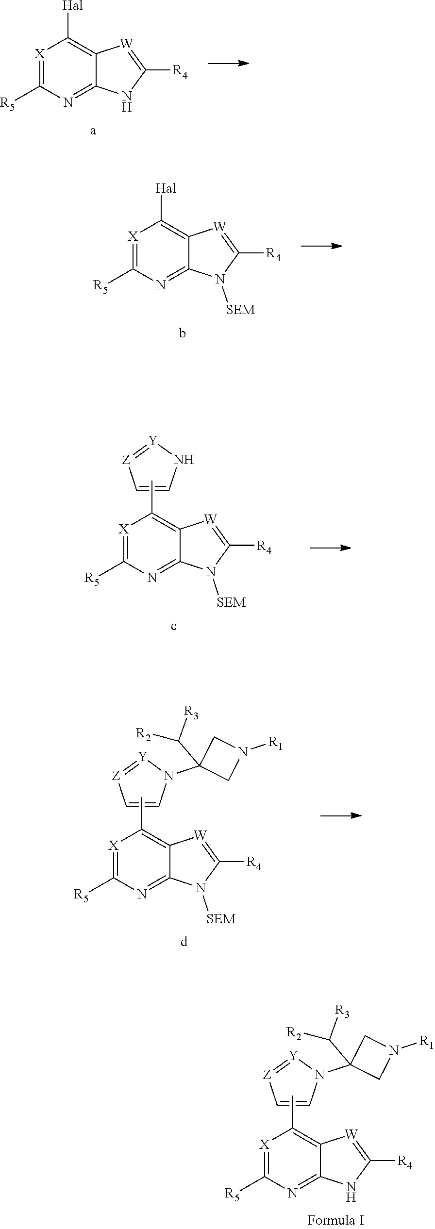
[X]1=C([R5])N=C2C(=C1C)[W]=C([R4])N2.C1=CN(C2(C([R3])[R2])CN([R1])C2)[Y]=[Z]1.[X]1=C([R5])N=C2C(=C1[Hal])[W]=C([R4])N2.[X]1=C([R5])N=C2C(=C1[Hal])[W]=C([R4])N2[SEM].[X]1=C([R5])N=C2C(=C1C)[W]=C([R4])N2[SEM].C1=CN[Y]=[Z]1.[X]1=C([R5])N=C2C(=C1C)[W]=C([R4])N2[SEM].C1=CN(C2(C([R3])[R2])CN([R1])C2)[Y]=[Z]1
